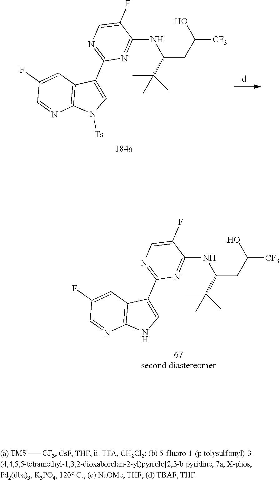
C1(F)=CC2=C(N=C1)NC=C2C1=NC=C(F)C(NC(CC([CF3])O)C(C)(C)C)=N1.C1(F)=CC2=C(N=C1)N([Ts])C=C2C1=NC=C(F)C(NC(CC([CF3])O)C(C)(C)C)=N1.[TMS][CF3]
